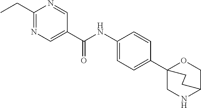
C1(NC(=O)C2=CN=C(CC)N=C2)=CC=C(C23CNC(CO2)CC3)C=C1
